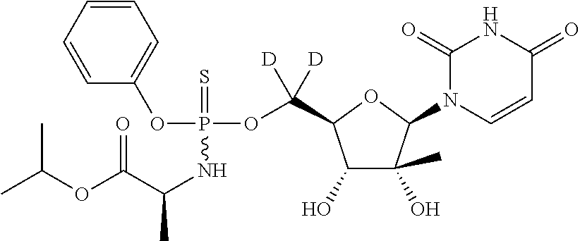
C1=CC=CC=C1OP(NC(C(OC(C)C)=O)C)(OC(C1C(O)C(C)(O)C(N2C=CC(=O)NC2=O)O1)([D])[D])=S
